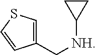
C1(C[NH]C2CC2)=CSC=C1
